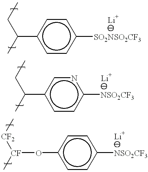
c1cc([SO2NSO2CF3])ccc1C(CC)C.c1cc([NSO2CF3])ncc1C(CC)C.[CF]([CF2]C)(C)Oc1ccc([NSO2CF3])cc1
